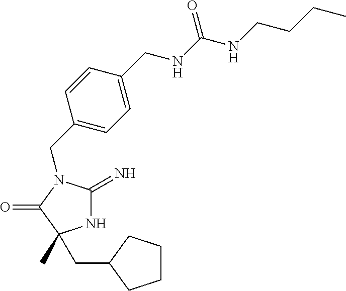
N1C(=N)N(CC2=CC=C(CNC(=O)NCCCC)C=C2)C(=O)C1(CC1CCCC1)C
